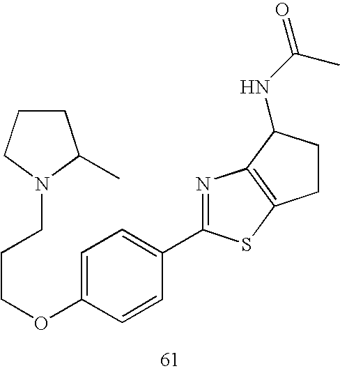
C1=C(OCCCN2C(C)CCC2)C=CC(C2=NC3=C(CCC3NC(C)=O)S2)=C1
